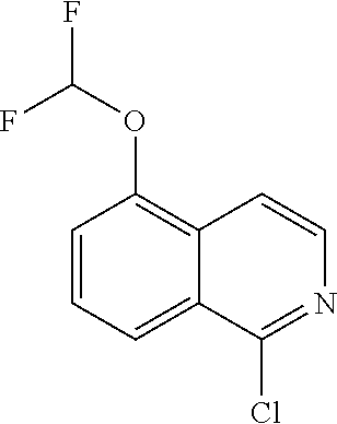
C1=CC=C2C(=C1OC(F)F)C=CN=C2Cl
